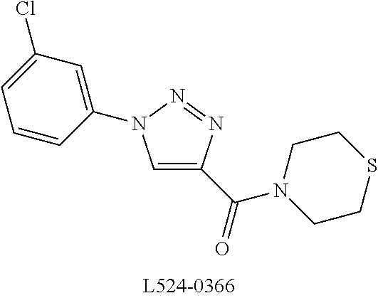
C1=C(C(=O)N2CCSCC2)N=NN1C1=CC(Cl)=CC=C1
